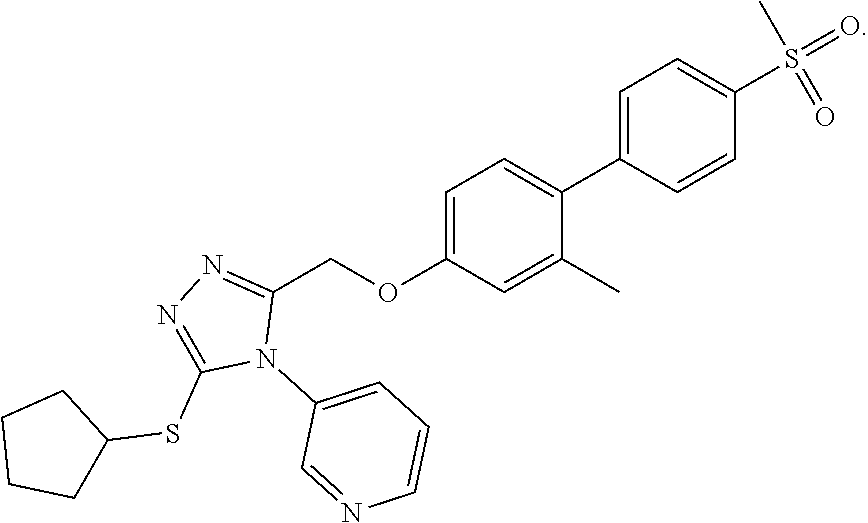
C1=C(C2=CC=C(OCC3=NN=C(SC4CCCC4)N3C3=CC=CN=C3)C=C2C)C=CC(S(=O)(=O)C)=C1
